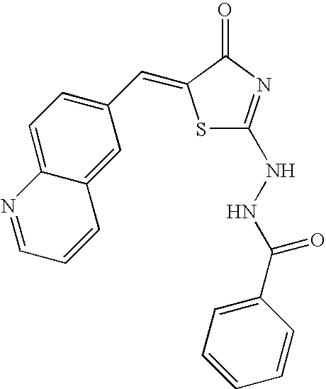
C1=C2C(=CC(C=C3SC(NNC(C4=CC=CC=C4)=O)=NC3=O)=C1)C=CC=N2
